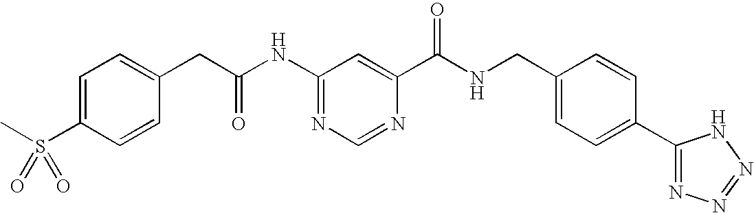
C1=C(S(C)(=O)=O)C=CC(CC(NC2=NC=NC(C(NCC3=CC=C(C4=NN=NN4)C=C3)=O)=C2)=O)=C1
